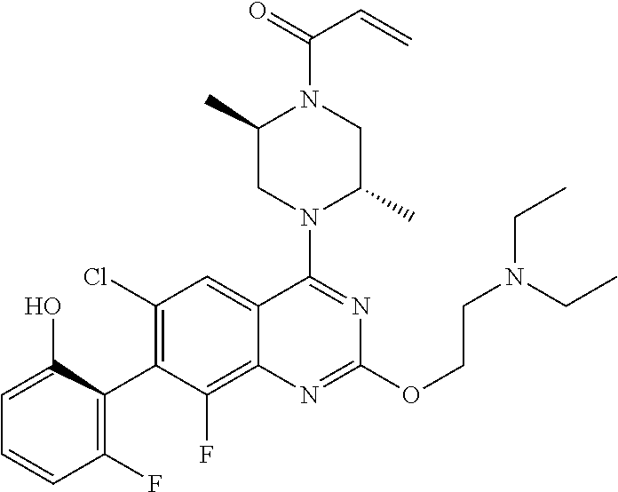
C1=C(O)C(C2=C(Cl)C=C3C(=C2F)N=C(OCCN(CC)CC)N=C3N2C(C)CN(C(=O)C=C)C(C)C2)=C(F)C=C1
